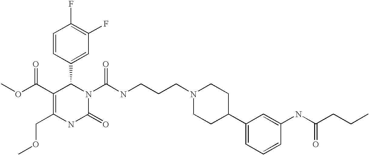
C1(F)=C(F)C=C(C2C(C(=O)OC)=C(COC)NC(=O)N2C(=O)NCCCN2CCC(C3=CC=CC(NC(CCC)=O)=C3)CC2)C=C1
